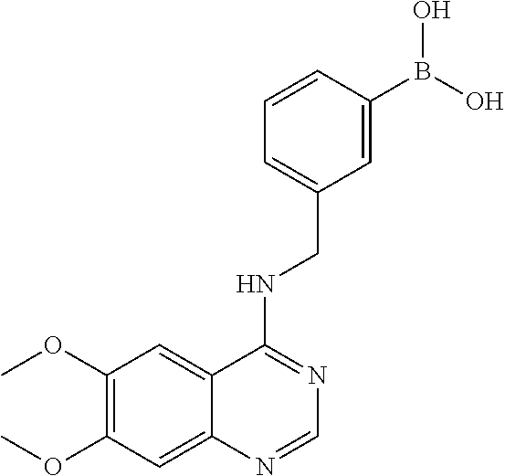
C1(OC)=C(OC)C=C2C(=C1)C(NCC1=CC=CC(B(O)O)=C1)=NC=N2
